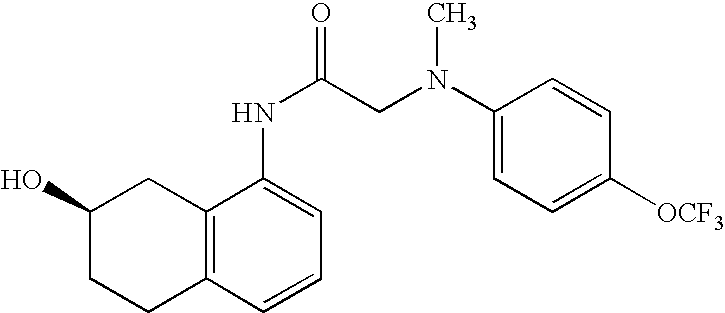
C12=C(C=CC=C1NC(CN(C1=CC=C([OCF3])C=C1)C)=O)CCC(O)C2
